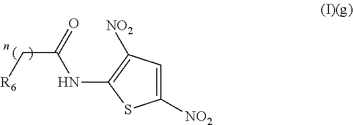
C1([NO2])=CC([NO2])=C(NC(=O)C[R6])S1
